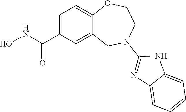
C1=C(C(NO)=O)C=C2C(=C1)OCCN(C1=NC3=CC=CC=C3N1)C2
